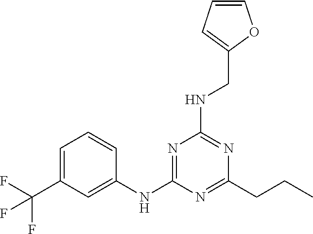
C1=C(C(F)(F)F)C=C(NC2=NC(NCC3=CC=CO3)=NC(CCC)=N2)C=C1
